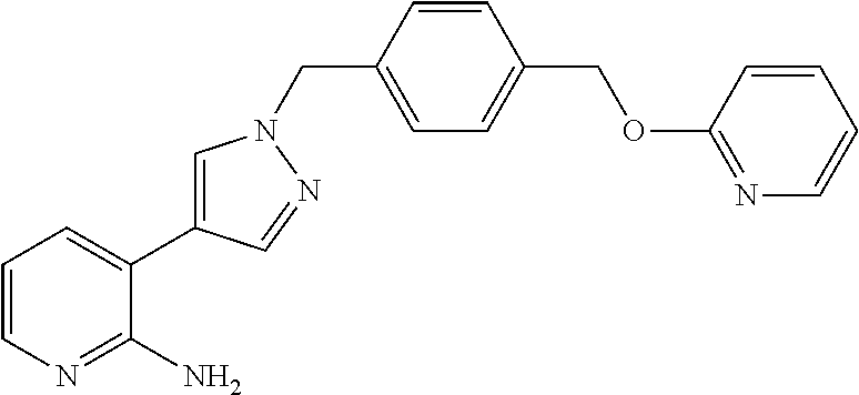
C1=CN=C(N)C(C2=CN(CC3=CC=C(COC4=NC=CC=C4)C=C3)N=C2)=C1
